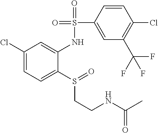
C1=CC(S(=O)(=O)NC2=CC(Cl)=CC=C2S(=O)CCNC(C)=O)=CC(C(F)(F)F)=C1Cl
